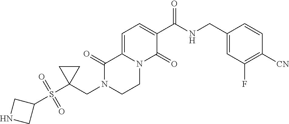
C1(C(NCC2=CC(F)=C([CN])C=C2)=O)=CC=C2N(C1=O)CCN(CC1(S(C3CNC3)(=O)=O)CC1)C2=O
